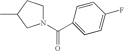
N1(C(C2=CC=C(F)C=C2)=O)CCC(C)C1
